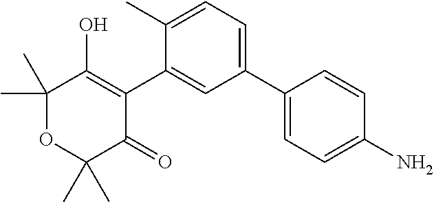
C1(C2=CC=C(C)C(C3=C(O)C(C)(C)OC(C)(C)C3=O)=C2)=CC=C(N)C=C1
